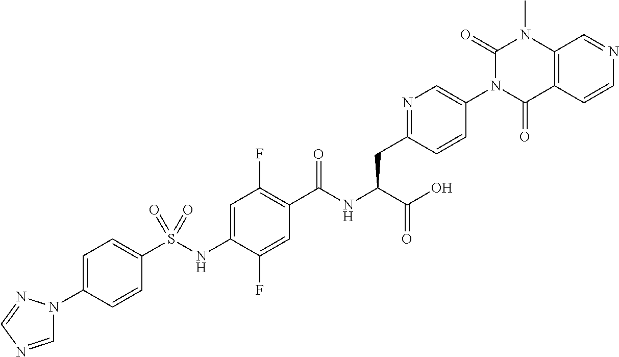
C1=C(N2C=NC=N2)C=CC(S(NC2=CC(F)=C(C(NC(C(O)=O)CC3=NC=C(N4C(=O)C5=C(N(C)C4=O)C=NC=C5)C=C3)=O)C=C2F)(=O)=O)=C1
